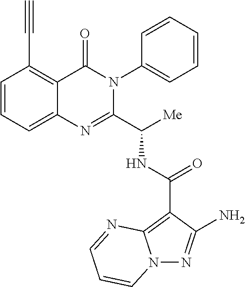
N12N=C(N)C(C(NC(C3=NC4=CC=CC(C#C)=C4C(=O)N3C3=CC=CC=C3)[Me])=O)=C1N=CC=C2
